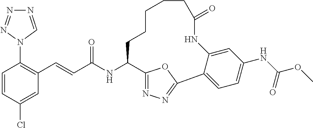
C(C(NC1C2=NN=C(O2)C2=CC=C(NC(OC)=O)C=C2NC(=O)CCCCC1)=O)=CC1=C(N2C=NN=N2)C=CC(Cl)=C1
